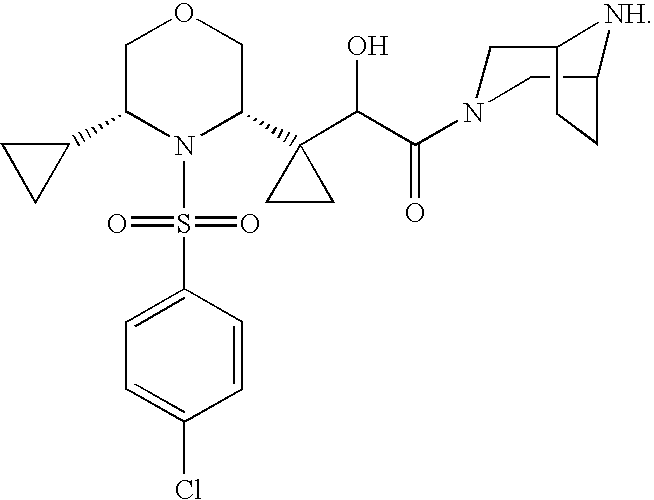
C1C(C2CC2)N(S(C2=CC=C(Cl)C=C2)(=O)=O)C(C2(C(C(=O)N3CC4[NH]C(C3)CC4)O)CC2)CO1
